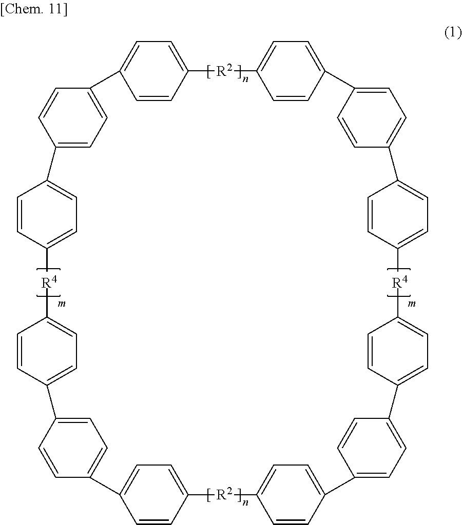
C1=CC2=CC=C1C1=CC=C(C=C1)C1=CC=C(C=C1)[R4]C1=CC=C(C3=CC=C(C4=CC=C(C=C4)[R2]C4=CC=C(C=C4)C4=CC=C(C=C4)C4=CC=C(C=C4)[R4]C4=CC=C(C5=CC=C(C6=CC=C([R2]2)C=C6)C=C5)C=C4)C=C3)C=C1
